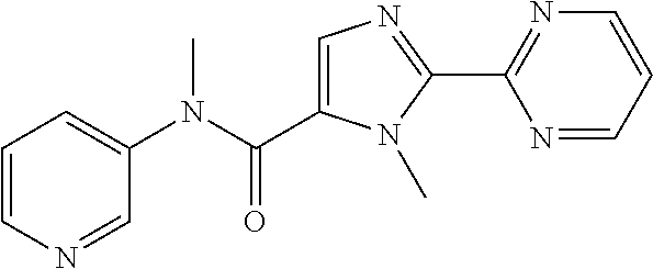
C1=NC=CC=C1N(C(C1=CN=C(C2=NC=CC=N2)N1C)=O)C
